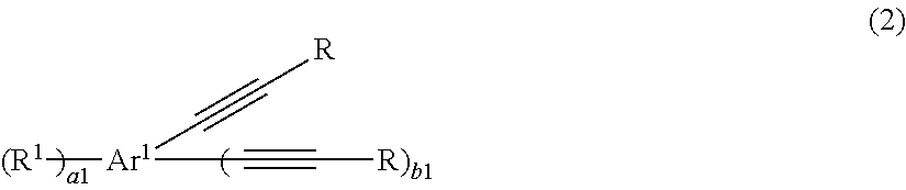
[(R1][Ar1](C#C[R)b1])C#C[R]
